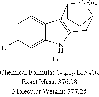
BrC1=CC=C2C(=C1)NC1=C2C2[NBoc]C(C1)CC2
